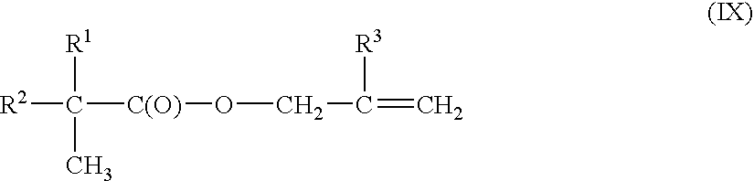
[R2]C([C(O)]OCC(=C)[R3])(C)[R1]
